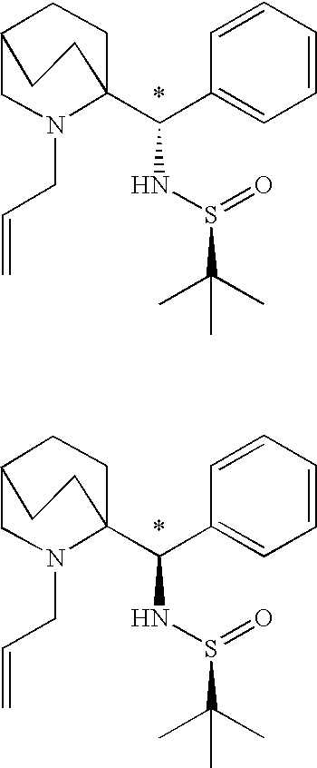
C1N(CC=C)C2(C(C3=CC=CC=C3)NS(=O)C(C)(C)C)CCC1CC2.C1N(CC=C)C2(C(C3=CC=CC=C3)NS(=O)C(C)(C)C)CCC1CC2
